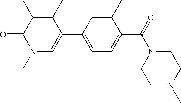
O=C1C(C)=C(C)C(C2=CC=C(C(N3CCN(C)CC3)=O)C(C)=C2)=CN1C
